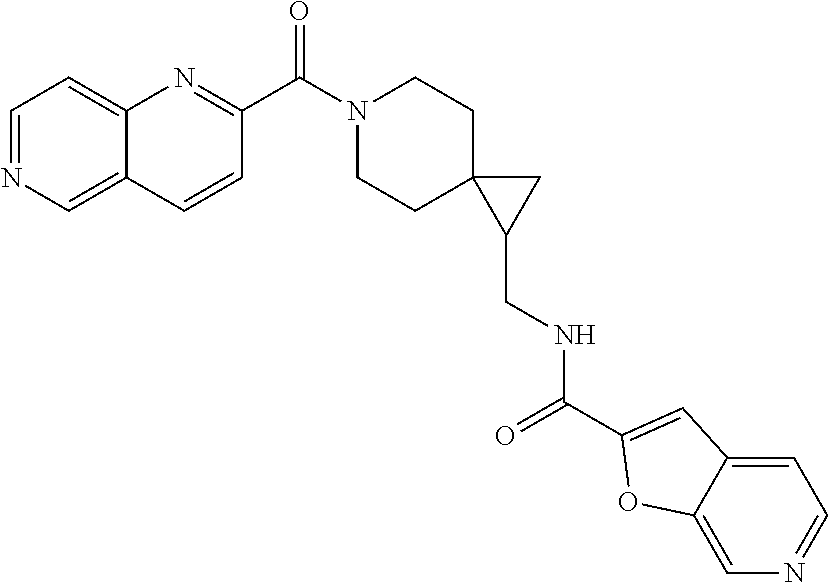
C1CN(C(C2=NC3=CC=NC=C3C=C2)=O)CCC12C(CNC(C1=CC3=CC=NC=C3O1)=O)C2
